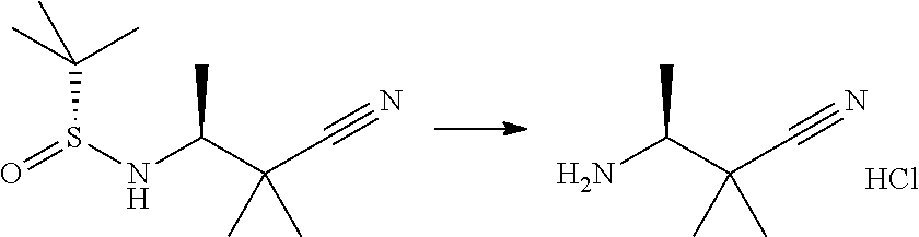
S(C(C)(C)C)(=O)NC(C(C#N)(C)C)C.NC(C(C#N)(C)C)C.Cl
